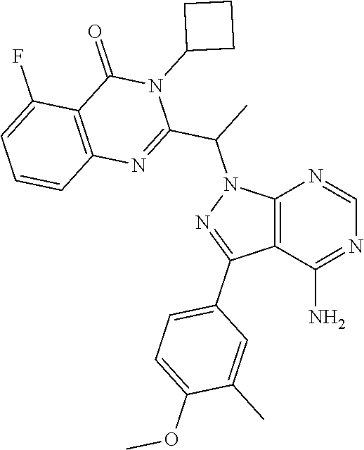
C12=C(C(N)=NC=N1)C(C1=CC=C(OC)C(C)=C1)=NN2C(C1=NC2=C(C(=O)N1C1CCC1)C(F)=CC=C2)C
